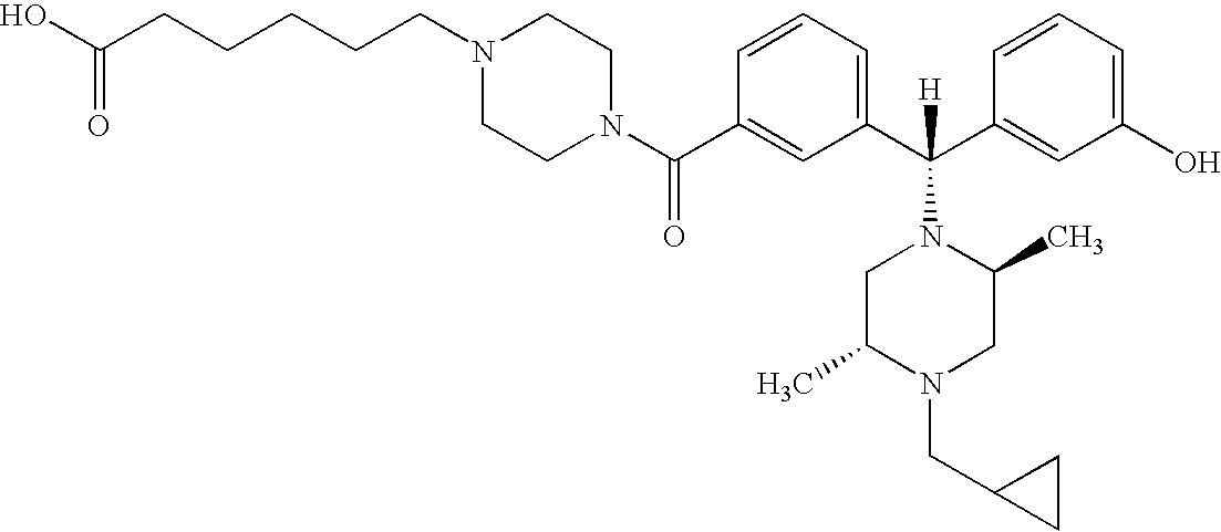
C1(C(N2CCN(CCCCCC(O)=O)CC2)=O)=CC(C(C2=CC(O)=CC=C2)([H])N2CC(C)N(CC3CC3)CC2C)=CC=C1
